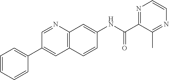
C1(C(NC2=CC3=C(C=C2)C=C(C2=CC=CC=C2)C=N3)=O)=NC=CN=C1C
